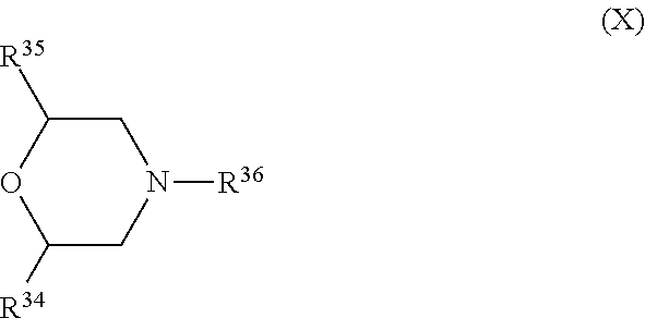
N1([R36])CC([R35])OC([R34])C1
